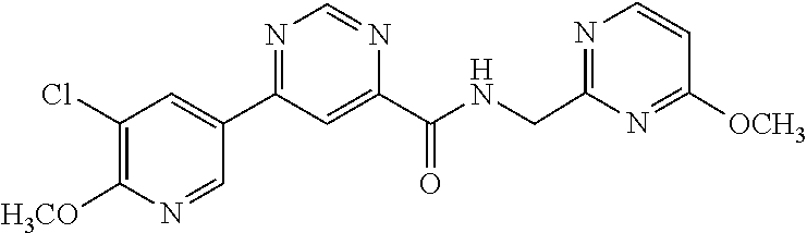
C1(CNC(C2=CC(C3=CC(Cl)=C([H3CO])N=C3)=NC=N2)=O)=NC=CC([OCH3])=N1
